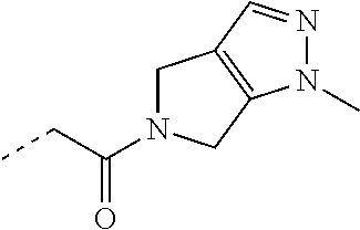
N1(C(CC)=O)CC2=C(C1)N(C)N=C2
